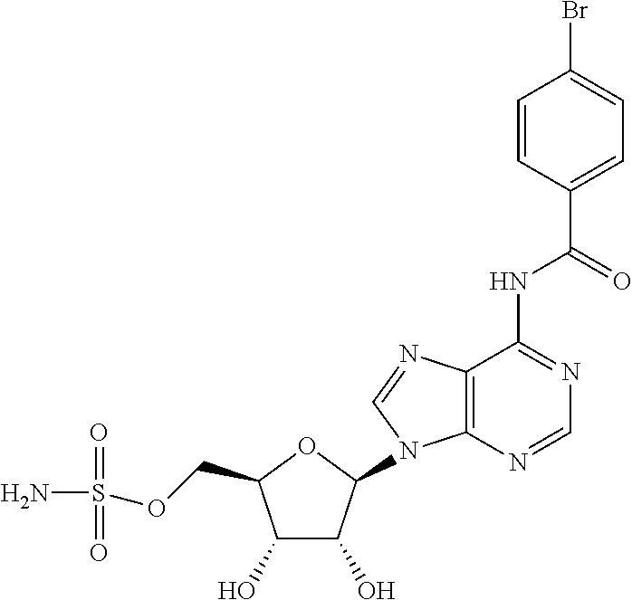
C1(O)C(O)C(N2C3=C(N=C2)C(NC(C2=CC=C(Br)C=C2)=O)=NC=N3)OC1COS(N)(=O)=O
